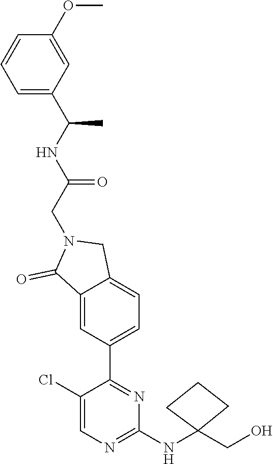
C1(NC2(CO)CCC2)=NC=C(Cl)C(C2=CC=C3C(=C2)C(=O)N(CC(NC(C2=CC=CC(OC)=C2)C)=O)C3)=N1
